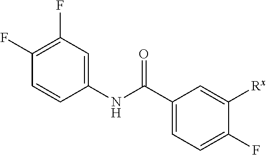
C1(F)=C(F)C=C(NC(C2=CC=C(F)C([Rx])=C2)=O)C=C1
